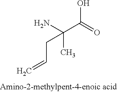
OC(=O)C(N)(C)CC=C
